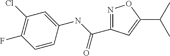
C1(Cl)=C(F)C=CC(NC(C2=NOC(C(C)C)=C2)=O)=C1
